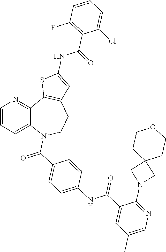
C12=CC=CN=C1C1=C(CCN2C(=O)C2=CC=C(NC(C3=CC(C)=CN=C3N3CC4(C3)CCOCC4)=O)C=C2)C=C(NC(=O)C2=C(F)C=CC=C2Cl)S1
